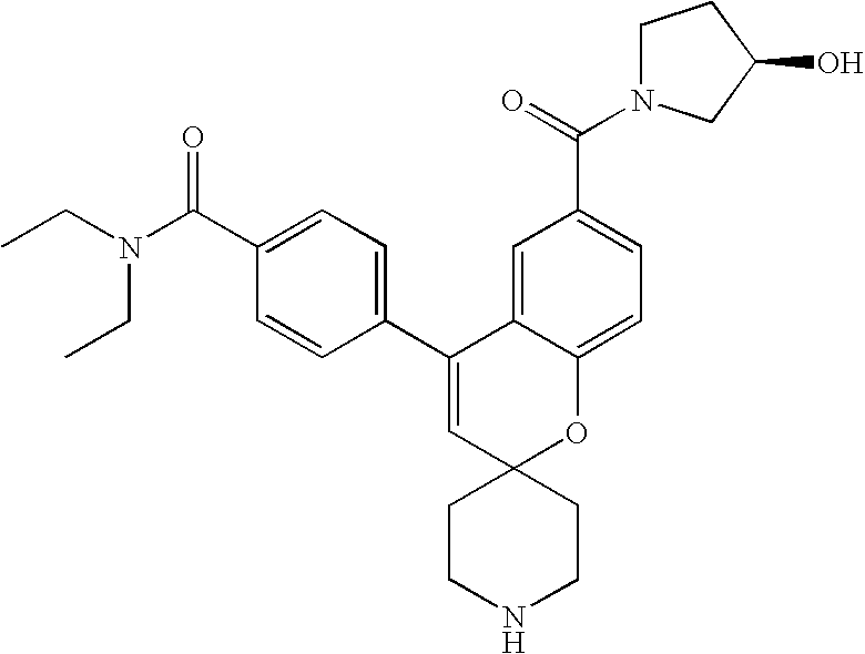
CCN(C(C1=CC=C(C2=CC3(OC4=CC=C(C(=O)N5CCC(O)C5)C=C24)CCNCC3)C=C1)=O)CC
